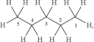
[H]C(C(C(C(C([H])([H])[H])([H])[H])([H])[H])([H])[H])([H])[H]
